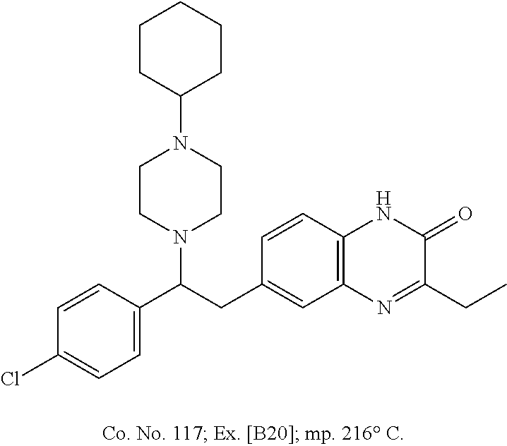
C1=CC(C(CC2=CC3=C(C=C2)NC(=O)C(CC)=N3)N2CCN(C3CCCCC3)CC2)=CC=C1Cl
